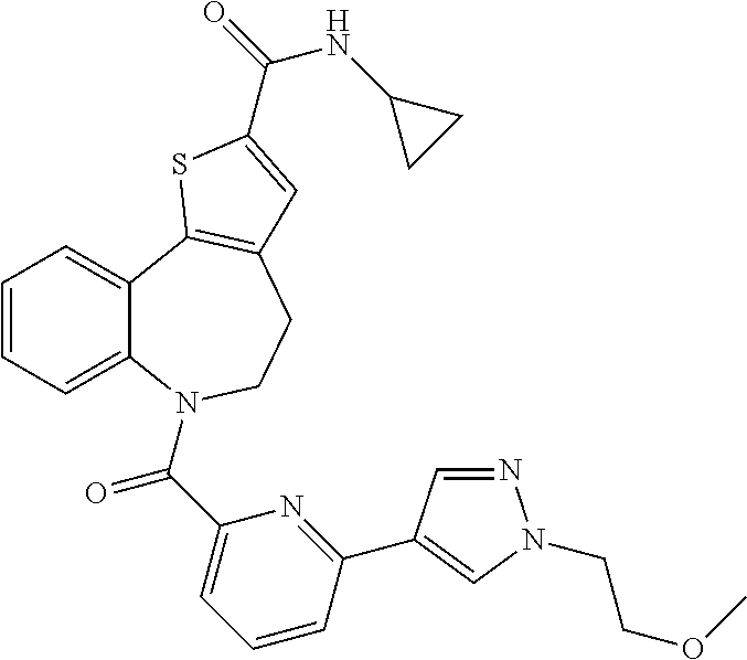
C12=CC=CC=C1N(C(=O)C1=CC=CC(C3=CN(CCOC)N=C3)=N1)CCC1=C2SC(C(NC2CC2)=O)=C1
